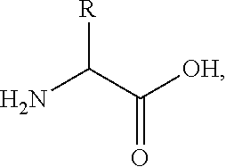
NC(C([OH])=O)[R]
